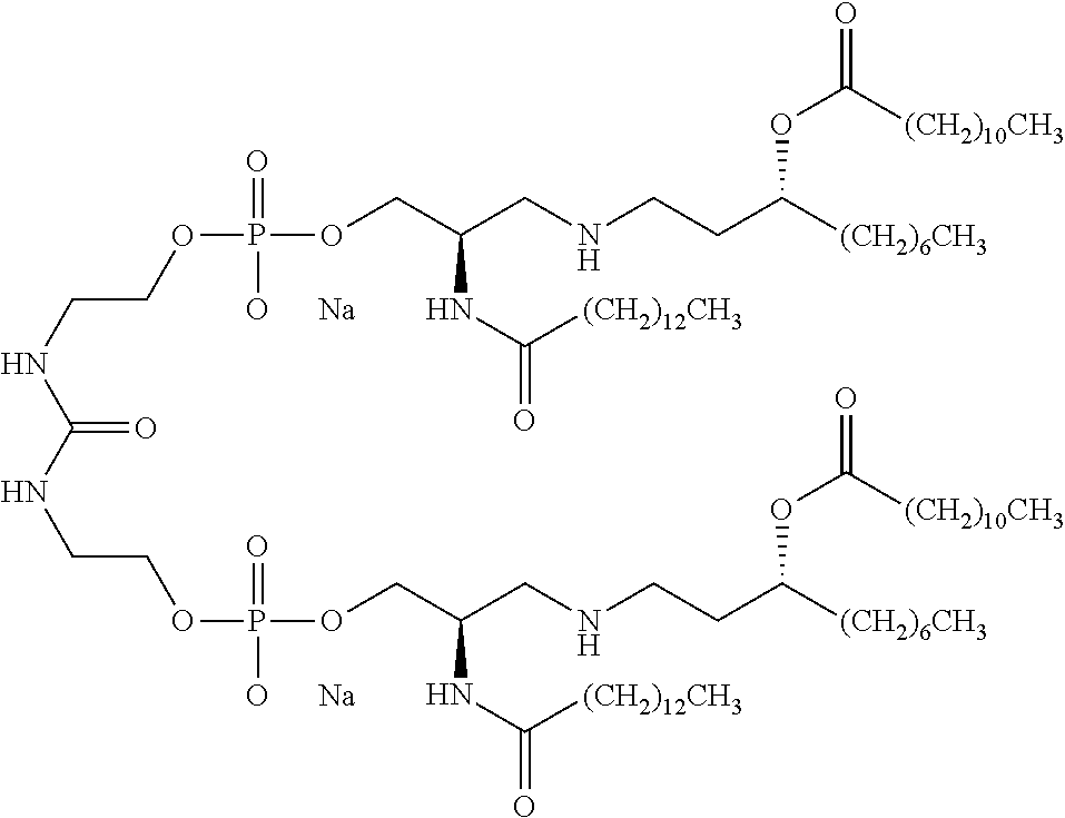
C(NCCOP(OCC(CNCCC([(CH2)6CH3])OC(=O)[(CH2)10CH3])NC(=O)[(CH2)12CH3])(=O)[O      Na])(=O)NCCOP(OCC(CNCCC([(CH2)6CH3])OC(=O)[(CH2)10CH3])NC(=O)[(CH2)12CH3])(=O)[O      Na]
